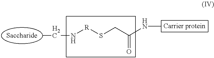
CCN[R]SCC(=O)NC
